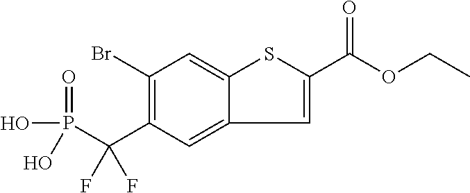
C1(Br)=C(C(P(O)(=O)O)(F)F)C=C2C(=C1)SC(C(OCC)=O)=C2
